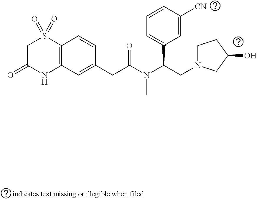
C12=C(C=C(CC(=O)N(C)C(CN3CCC(O)C3)C3=CC=CC([CN])=C3)C=C1)NC(=O)CS2(=O)=O
